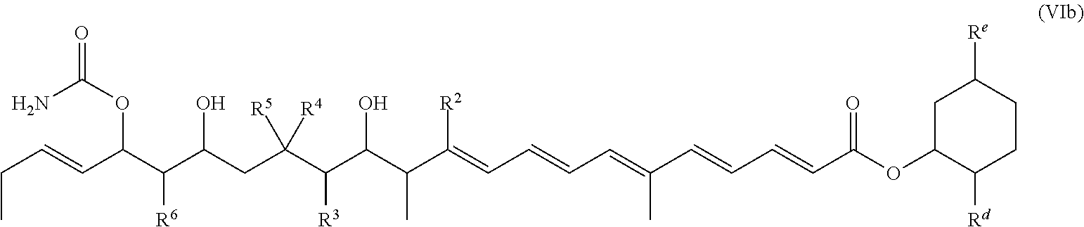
C(C=CC(C(C(CC(C(C(C(C(=CC=CC=C(C=CC=CC(OC1C([Rd])CCC([Re])C1)=O)C)[R2])C)O)[R3])([R4])[R5])O)[R6])OC(N)=O)C
